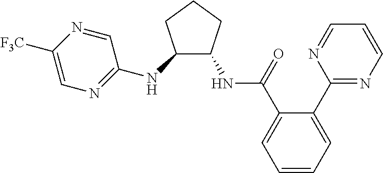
C1(C2=NC=CC=N2)=CC=CC=C1C(NC1C(NC2=NC=C([F3C])N=C2)CCC1)=O
